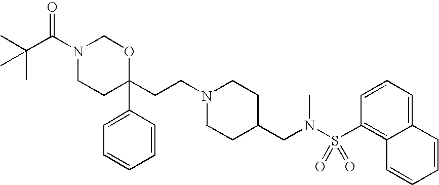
N1(C(C(C)(C)C)=O)CCC(CCN2CCC(CN(S(C3=C4C(=CC=C3)C=CC=C4)(=O)=O)C)CC2)(C2=CC=CC=C2)OC1
